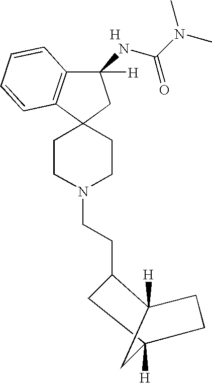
C1C2([H])CCC([H])(C2)C1CCN1CCC2(CC1)CC(NC(N(C)C)=O)([H])C1=C2C=CC=C1.[H]
